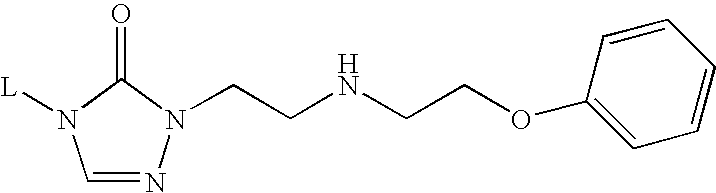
C1=NN(CCNCCOC2=CC=CC=C2)C(=O)N1[L]
